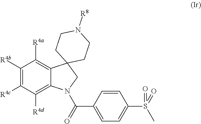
C1([R4b])=C([R4c])C([R4d])=C2C(=C1[R4a])C1(CN2C(=O)C2=CC=C(S(=O)(C)=O)C=C2)CCN([R8])CC1
